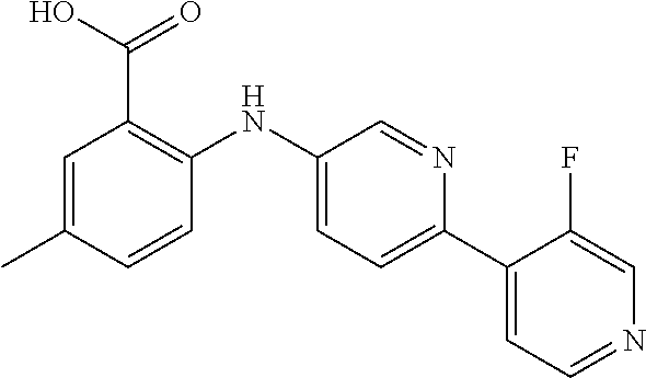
C1=C(C)C=CC(NC2=CC=C(C3=CC=NC=C3F)N=C2)=C1C(O)=O
